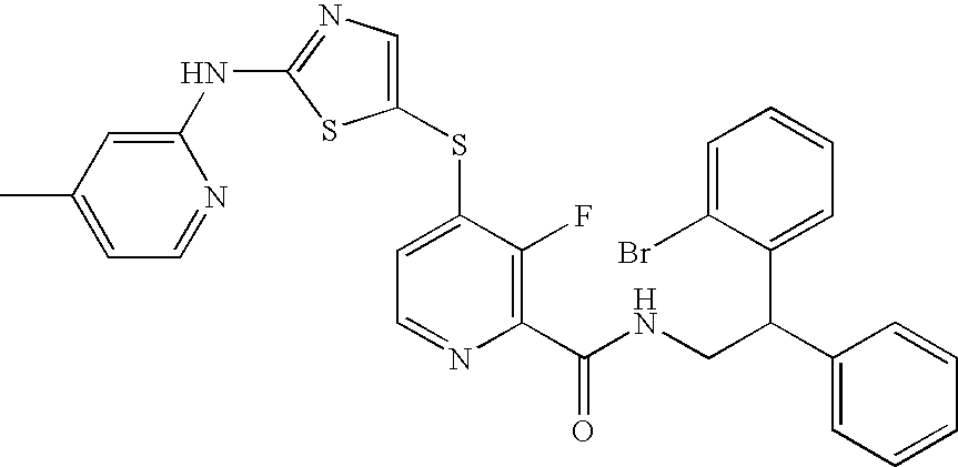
C1(C)=CC=NC(NC2=NC=C(SC3=CC=NC(C(NCC(C4=CC=CC=C4)C4=CC=CC=C4Br)=O)=C3F)S2)=C1
